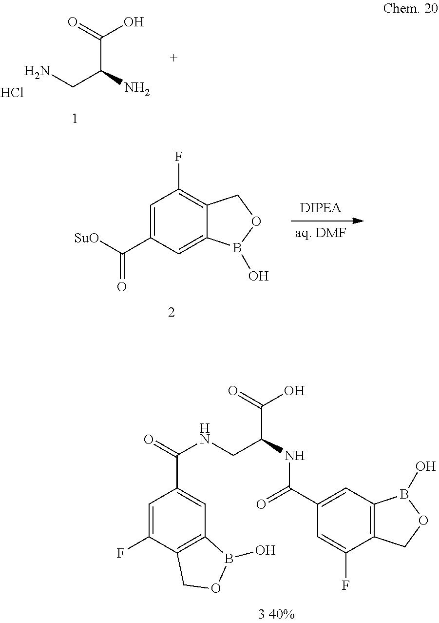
NCC(C(O)=O)N.Cl.C1(C(=O)NC(CNC(C2=CC3=C(C(F)=C2)COB3O)=O)C(O)=O)=CC2=C(C(F)=C1)COB2O.C12=CC(C(=O)[SuO])=CC(F)=C1COB2O
